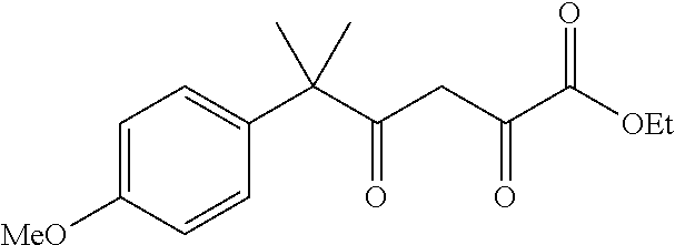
C1=C([MeO])C=CC(C(C(CC(C([OEt])=O)=O)=O)(C)C)=C1
